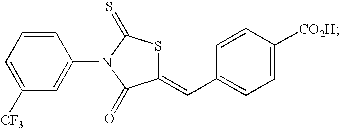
C1=CC=C([CF3])C=C1N1C(=S)SC(=CC2=CC=C([CO2H])C=C2)C1=O
